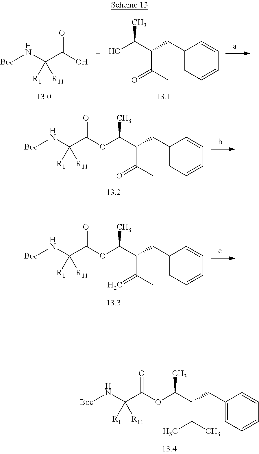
O(C(C(C(=O)C)CC1=CC=CC=C1)C)C(=O)C(N[Boc])([R1])[R11].O(C(C(C(=C)C)CC1=CC=CC=C1)C)C(=O)C(N[Boc])([R1])[R11].O(C(C(C(C)C)CC1=CC=CC=C1)C)C(=O)C(N[Boc])([R1])[R11].[Boc]NC(C(O)=O)([R1])[R11].OC(C(C(=O)C)CC1=CC=CC=C1)C
